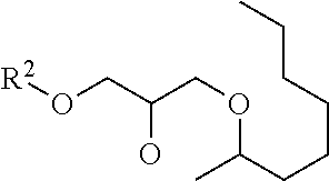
O(CC(CO[R2])O)C(C)CCCCCC
